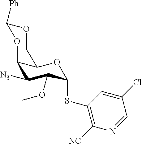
C1OC([Ph])OC2C([N3])C(OC)C(SC3=C([NC])N=CC(Cl)=C3)OC12
